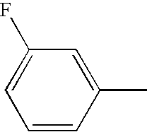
C1=CC(C)=CC(F)=C1
